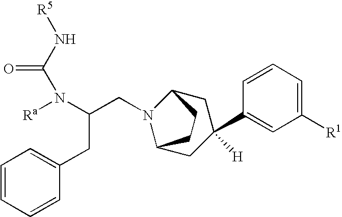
N(C(N(C(CN1C2CC(C3=CC([R1])=CC=C3)([H])CC1CC2)CC1=CC=CC=C1)[Ra])=O)[R5]
